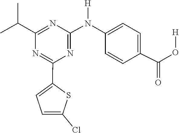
C1=C(Cl)SC(C2=NC(C(C)C)=NC(N(C3=CC=C(C(O[H])=O)C=C3)[H])=N2)=C1
